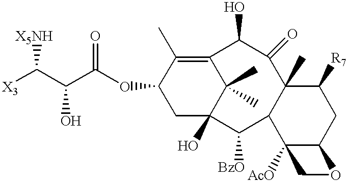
C1(OC(C(C([X3])[X5NH])O)=O)CC2(O)C(C)(C)C(=C1C)C(O)C(=O)C1(C)C(C2[BzO])C2([AcO])C(CC1[R7])OC2
